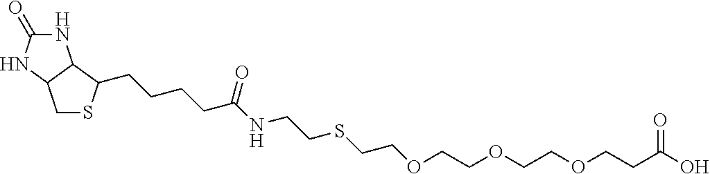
N1C(=O)NC2C1C(CCCCC(NCCSCCOCCOCCOCCC(O)=O)=O)SC2
